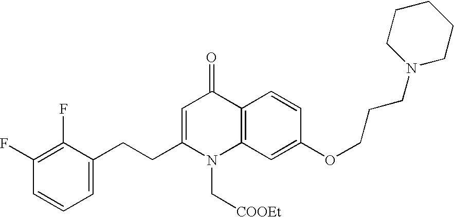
C1(F)=C(F)C(CCC2=CC(=O)C3=C(N2C[COOEt])C=C(OCCCN2CCCCC2)C=C3)=CC=C1
